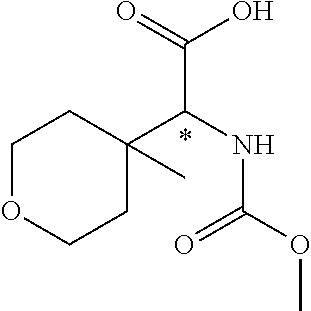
C1OCCC(C(NC(OC)=O)C(=O)O)(C)C1
